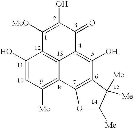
C1(O)=CC([Me])=C2C3=C1C([MeO])=C(O)C(=O)C3=C(O)C1=C2OC([Me])C1([Me])[Me]
